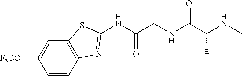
C1=CC2=C(C=C1[F3CO])SC(NC(CNC(C(NC)C)=O)=O)=N2
